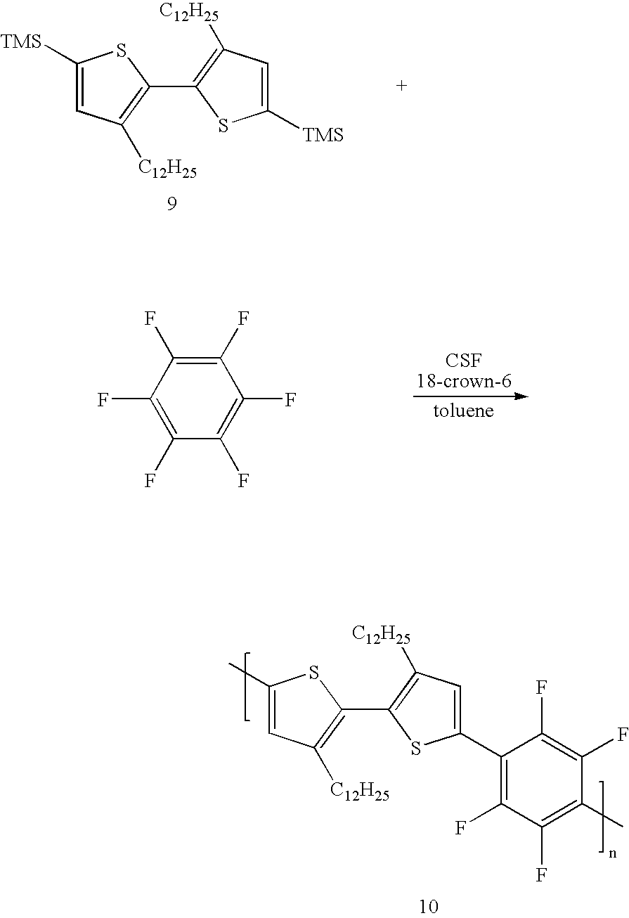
C1([TMS])=CC([C12H25])=C(C2=C([C12H25])C=C([TMS])S2)S1.C1(F)=C(F)C(F)=C(F)C(F)=C1F.C1(C)=CC([C12H25])=C(C2=C([C12H25])C=C(C3=C(F)C(F)=C(C)C(F)=C3F)S2)S1
